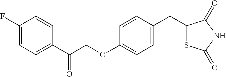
C1(F)=CC=C(C(COC2=CC=C(CC3SC(=O)NC3=O)C=C2)=O)C=C1
